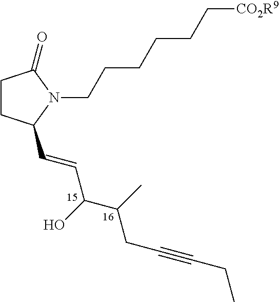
C(C#CCC)C(C(O)C=CC1CCC(=O)N1CCCCCC[CO2R9])C
